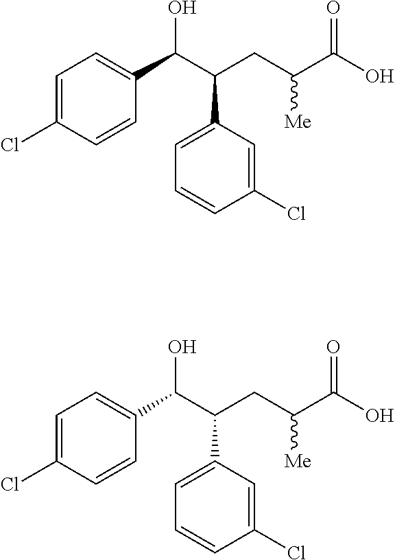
C1=C(Cl)C=CC(C(C(CC(C(O)=O)[Me])C2=CC=CC(Cl)=C2)O)=C1.C1=C(Cl)C=CC(C(C(CC(C(O)=O)[Me])C2=CC=CC(Cl)=C2)O)=C1
